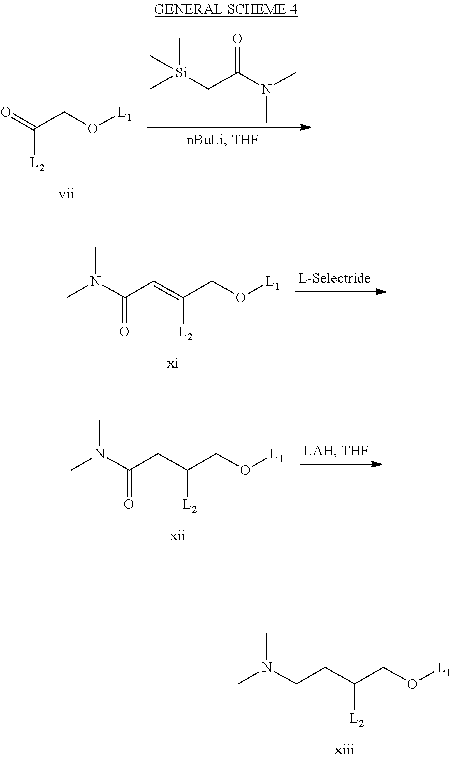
O=C(CO[L1])[L2].C[Si](CC(N(C)C)=O)(C)C.CN(C)C(=O)C=C([L2])CO[L1].CN(C)C(=O)CC([L2])CO[L1].CN(C)CCC([L2])CO[L1]
